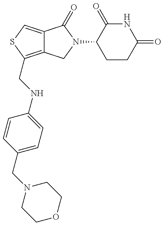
C12=C(CNC3=CC=C(CN4CCOCC4)C=C3)SC=C1C(=O)N(C1CCC(=O)NC1=O)C2
